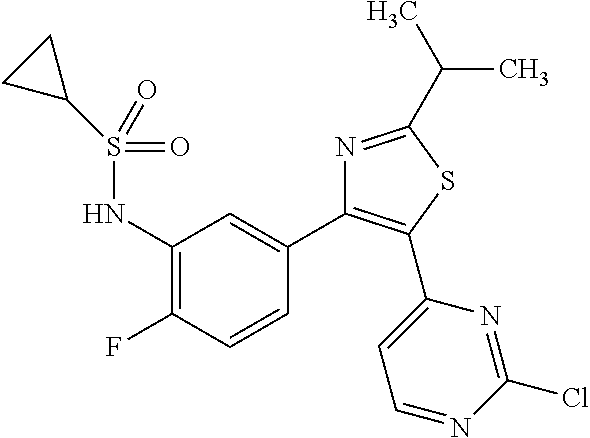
C1(NS(=O)(=O)C2CC2)=C(F)C=CC(C2=C(C3=CC=NC(Cl)=N3)SC(C(C)C)=N2)=C1
